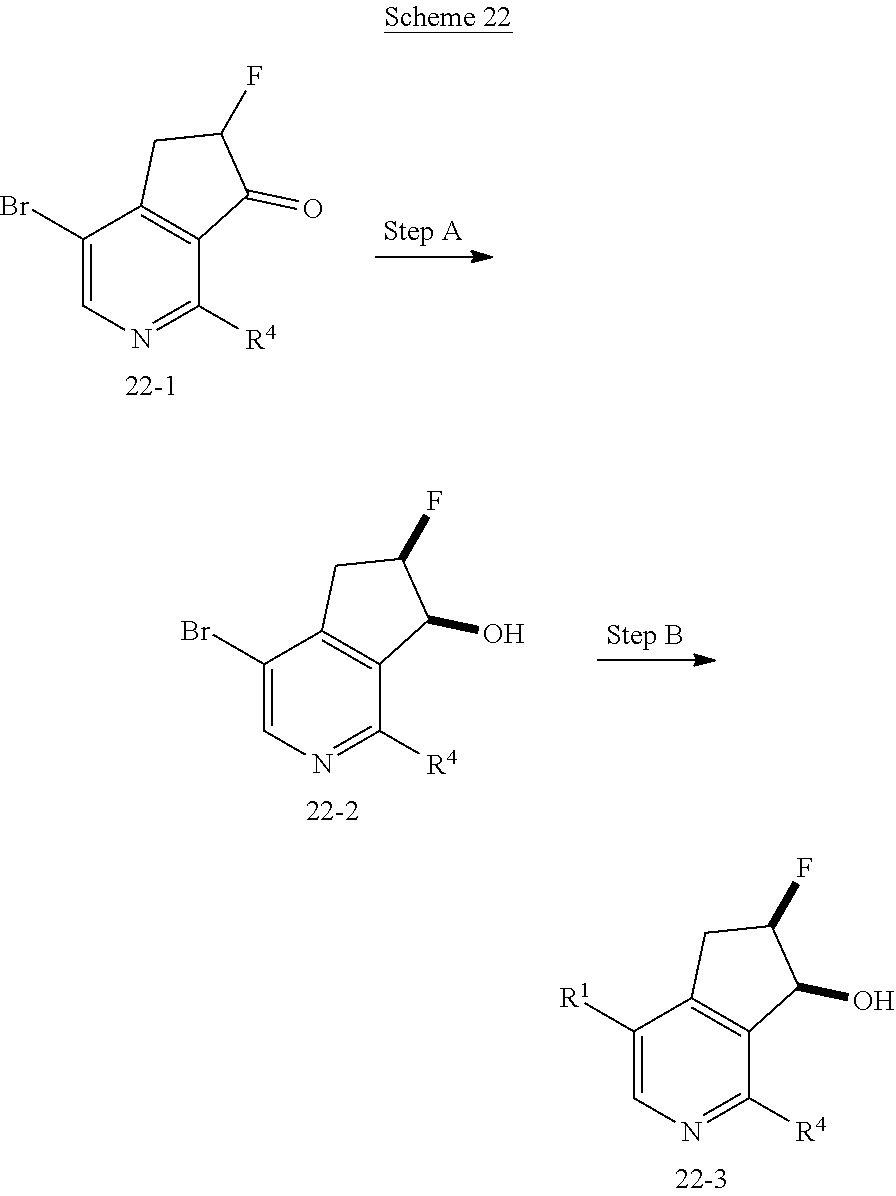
C1([R1])=CN=C([R4])C2=C1CC(F)C2O.C1(Br)=CN=C([R4])C2=C1CC(F)C2=O.C1(Br)=CN=C([R4])C2=C1CC(F)C2O
